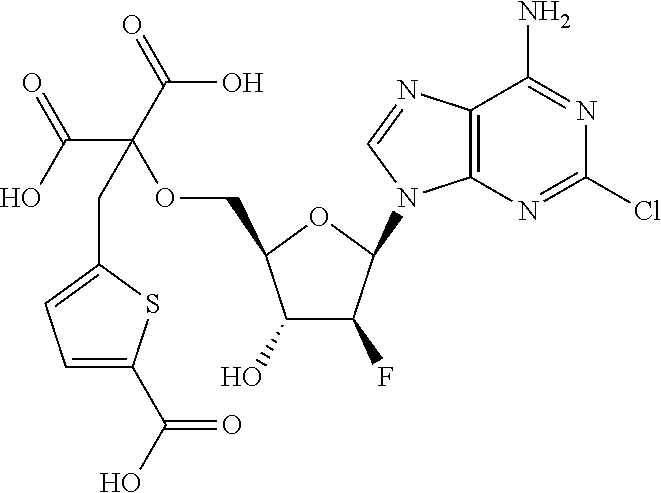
C1(O)C(F)C(N2C3=C(N=C2)C(N)=NC(Cl)=N3)OC1COC(C(=O)O)(C(O)=O)CC1=CC=C(C(O)=O)S1
